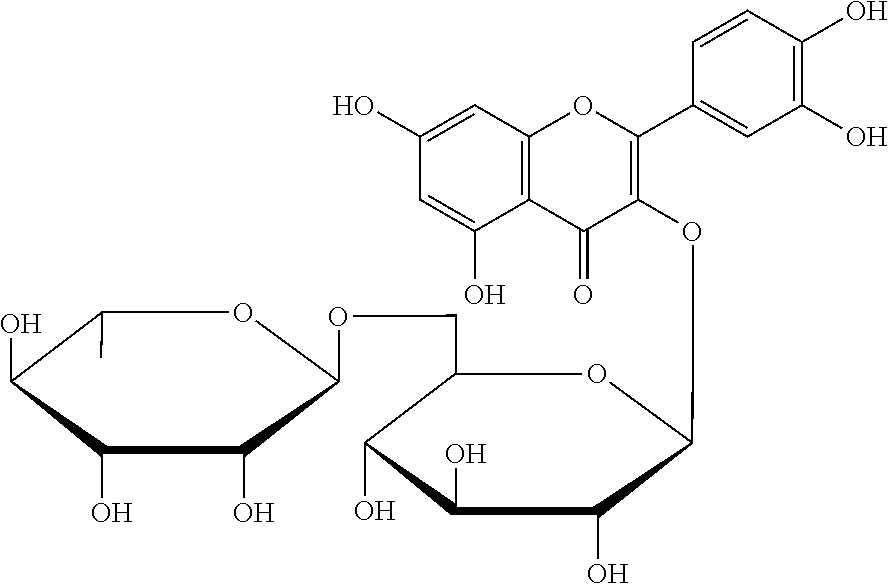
C12=C(C=C(O)C=C1O)OC(C1=CC(O)=C(O)C=C1)=C(OC1C(O)C(O)C(O)C(COC3C(O)C(O)C(O)C(C)O3)O1)C2=O
